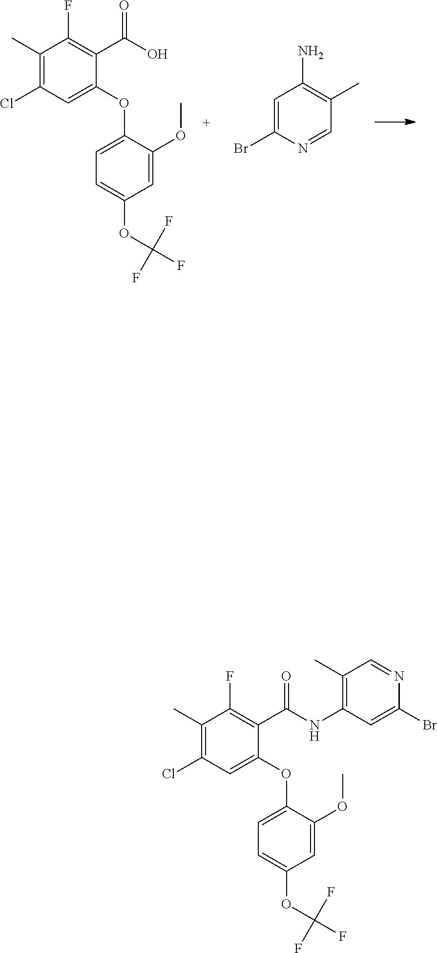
C1(C)=C(Cl)C=C(OC2=CC=C(OC(F)(F)F)C=C2OC)C(C(O)=O)=C1F.C1=C(Br)N=CC(C)=C1N.C1(C)=C(Cl)C=C(OC2=CC=C(OC(F)(F)F)C=C2OC)C(C(NC2=C(C)C=NC(Br)=C2)=O)=C1F
